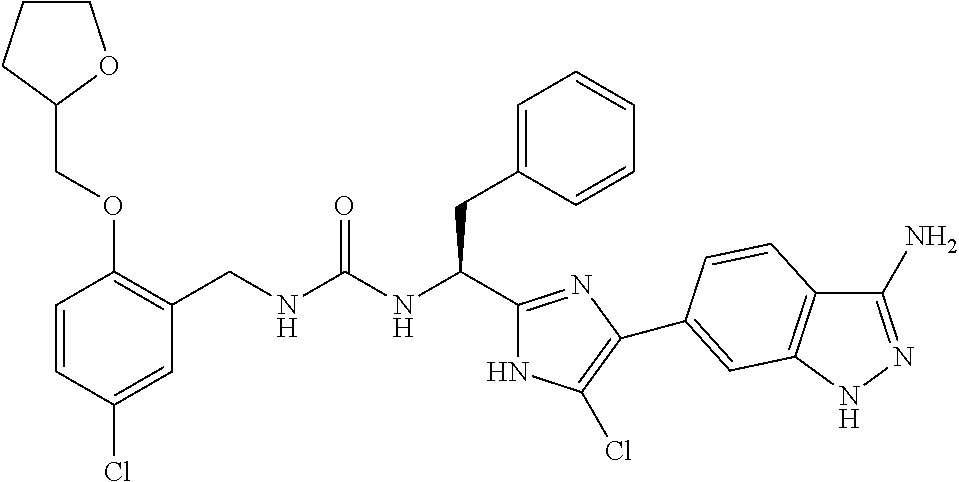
C1(CNC(NC(CC2=CC=CC=C2)C2=NC(C3=CC4=C(C(N)=NN4)C=C3)=C(Cl)N2)=O)=C(OCC2OCCC2)C=CC(Cl)=C1
